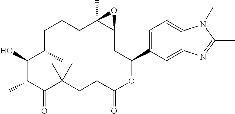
C1C(C)C(O)C(C)C(=O)C(C)(C)CCC(=O)OC(C2=CC=C3C(=C2)N=C(C)N3C)CC2C(C)(CC1)O2
